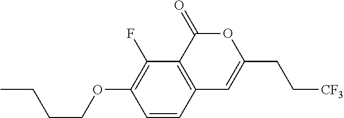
C1=CC2=C(C(F)=C1OCCCC)C(=O)OC(CC[CF3])=C2
